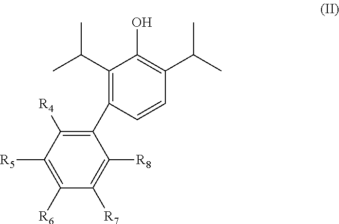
C1(C(C)C)=C(C2=C([R4])C([R5])=C([R6])C([R7])=C2[R8])C=CC(C(C)C)=C1O
